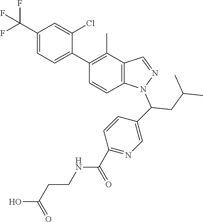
C1(C(F)(F)F)=CC=C(C2=C(C)C3=C(C=C2)N(C(CC(C)C)C2=CN=C(C(NCCC(O)=O)=O)C=C2)N=C3)C(Cl)=C1
